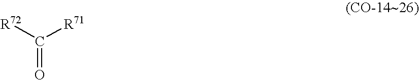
[R72]C([R71])=O
